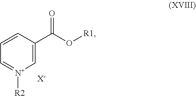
C1=[N+]([R2])C=C(C(O[R1])=O)C=C1.[X-]
